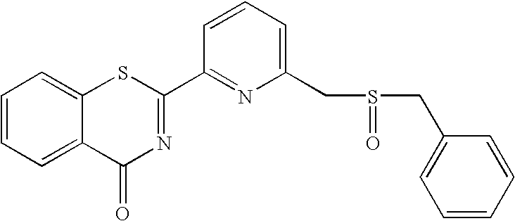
C1=CC(C2=NC(=O)C3=CC=CC=C3S2)=NC(CS(CC2=CC=CC=C2)=O)=C1
